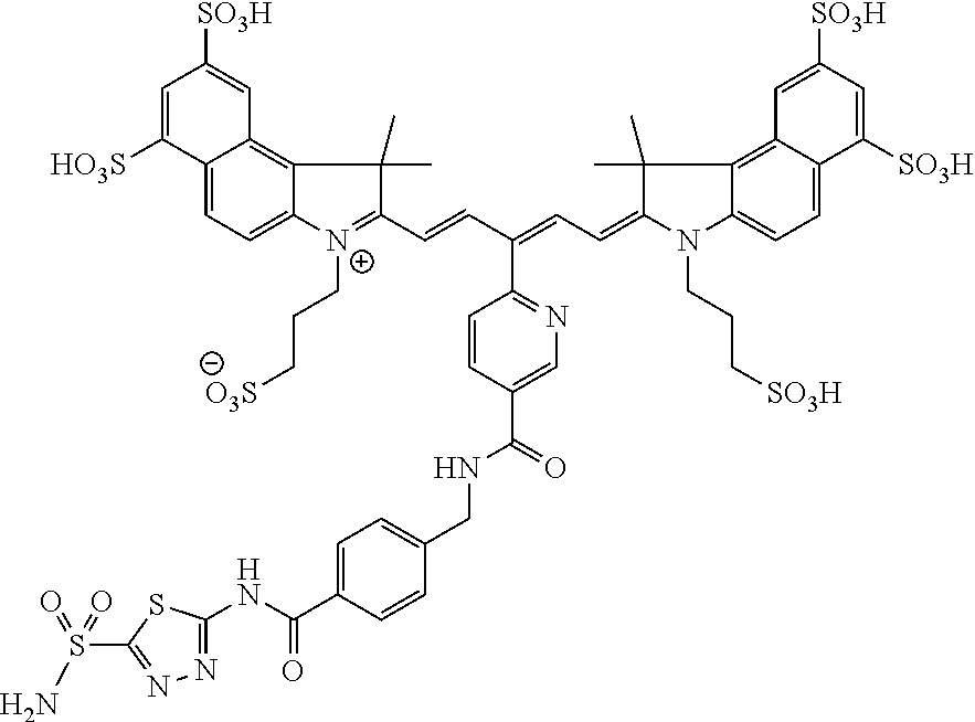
C12=CC=C3C(=C1C=C([SO3H])C=C2[HO3S])C(C)(C)C(C=CC(=CC=C1N(CCC[SO3H])C2=CC=C4C(=C2C1(C)C)C=C([SO3H])C=C4[SO3H])C1=NC=C(C(=O)NCC2=CC=C(C(NC4=NN=C(S(N)(=O)=O)S4)=O)C=C2)C=C1)=[N+]3CCC[O3S]
